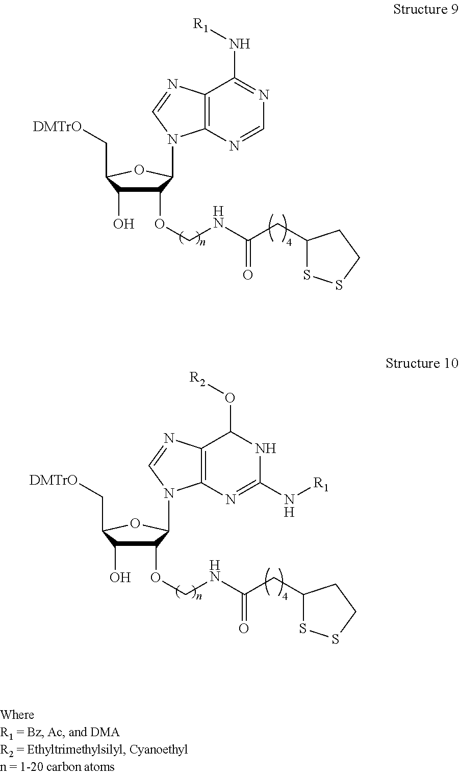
C12=C(N=CN=C1N[R1])N(C1C(OCNC(CC3SSCC3)=O)C(O)C(C[DMTrO])O1)C=N2.C12=C(N=C(N[R1])NC1O[R2])N(C1C(OCNC(CC3SSCC3)=O)C(O)C(C[DMTrO])O1)C=N2
